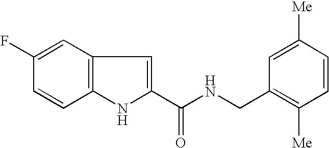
C1=C(F)C=CC2=C1C=C(C(NCC1=C([Me])C=CC([Me])=C1)=O)N2
